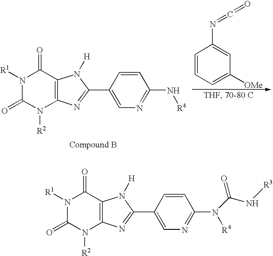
N1([R1])C(=O)N([R2])C2=C(C1=O)N([H])C(C1=CN=C(N[R4])C=C1)=N2.C1=CC=C([OMe])C=C1N=C=O.N1([R1])C(=O)N([R2])C2=C(C1=O)N([H])C(C1=CN=C(N([R4])C(N[R3])=O)C=C1)=N2
